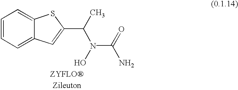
C1=CC=C2C(=C1)SC(C(N(C(=O)N)O)C)=C2
